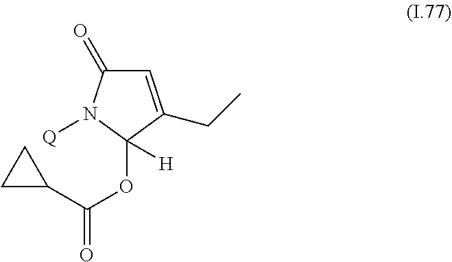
C1=C(CC)C(OC(=O)C2CC2)([H])N([Q])C1=O
